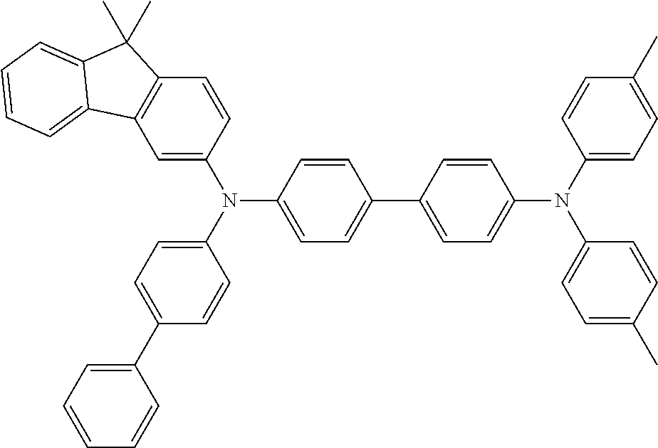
C1=C(N(C2=CC=C(C3=CC=CC=C3)C=C2)C2=CC=C(C3=CC=C(N(C4=CC=C(C)C=C4)C4=CC=C(C)C=C4)C=C3)C=C2)C=CC2=C1C1=CC=CC=C1C2(C)C
